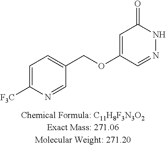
C1=C(OCC2=CC=C([F3C])N=C2)C=NNC1=O
